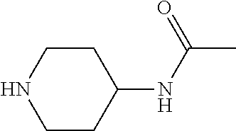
C1CC(NC(=O)C)CCN1
